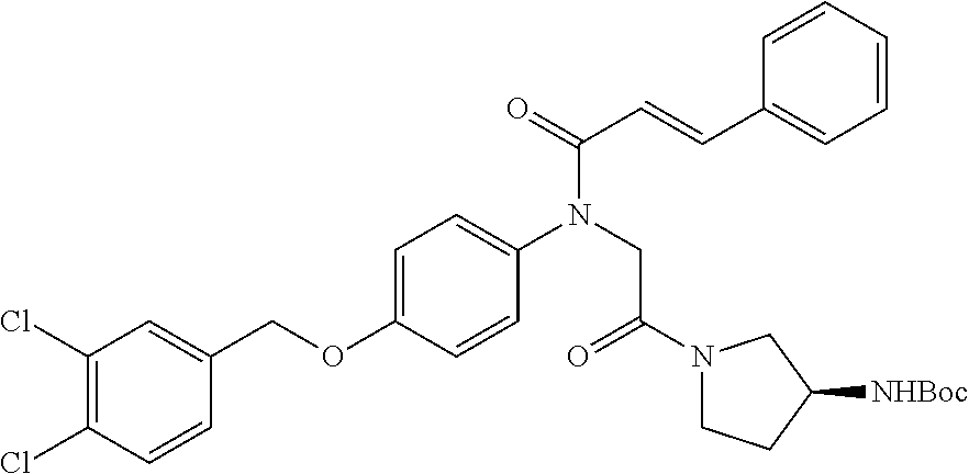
O(C1=CC=C(N(CC(N2CCC([NHBoc])C2)=O)C(=O)C=CC2=CC=CC=C2)C=C1)CC1=CC(Cl)=C(Cl)C=C1
